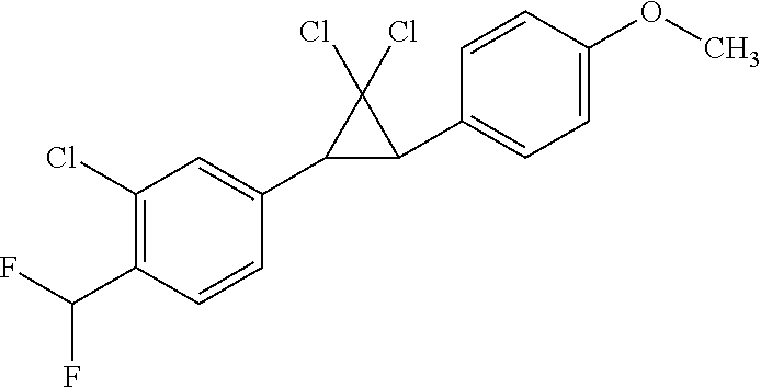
C1(C2=CC=C(OC)C=C2)C(Cl)(Cl)C1C1=CC(Cl)=C(C(F)F)C=C1
